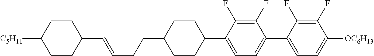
C1(C=CCCC2CCC(C3=CC=C(C4=CC=C([OC6H13])C(F)=C4F)C(F)=C3F)CC2)CCC([C5H11])CC1
